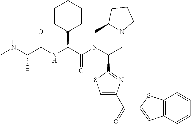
C(C(=O)NC(C(N1C(C2=NC(C(=O)C3=CC4=C(S3)C=CC=C4)=CS2)CN2C(C1)CCC2)=O)C1CCCCC1)(NC)C
